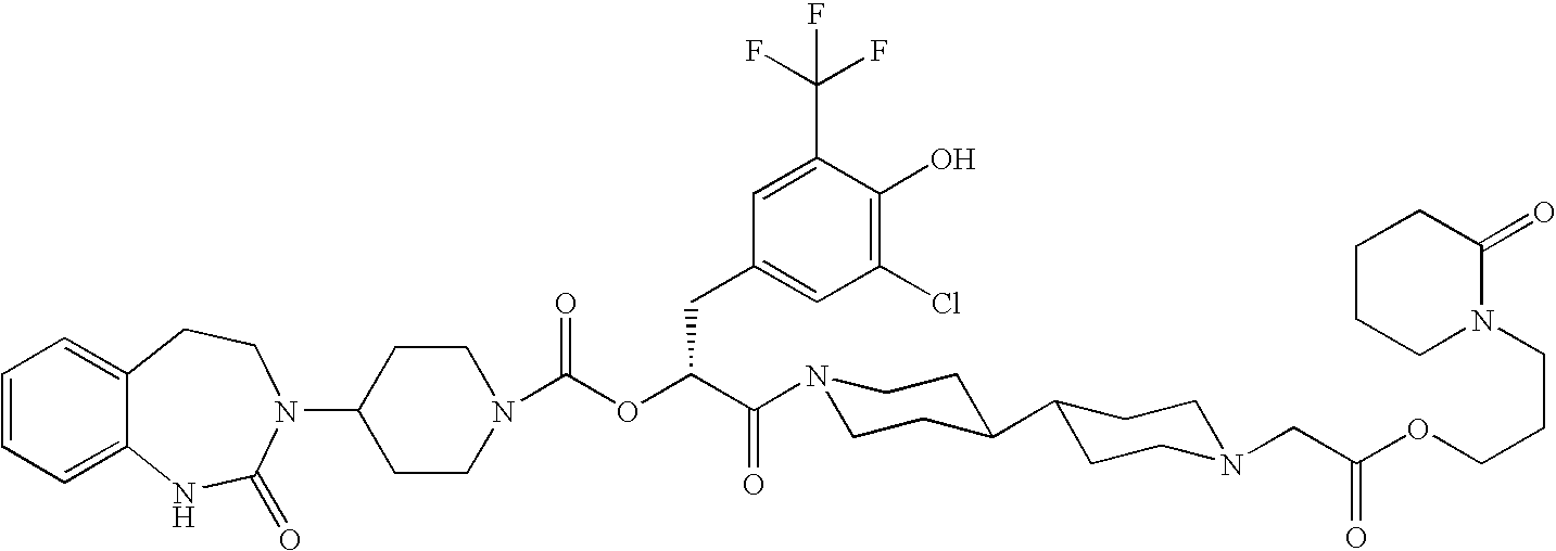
C1(N2C(=O)NC3=CC=CC=C3CC2)CCN(C(OC(C(=O)N2CCC(C3CCN(CC(OCCCN4C(=O)CCCC4)=O)CC3)CC2)CC2=CC(Cl)=C(O)C(C(F)(F)F)=C2)=O)CC1
